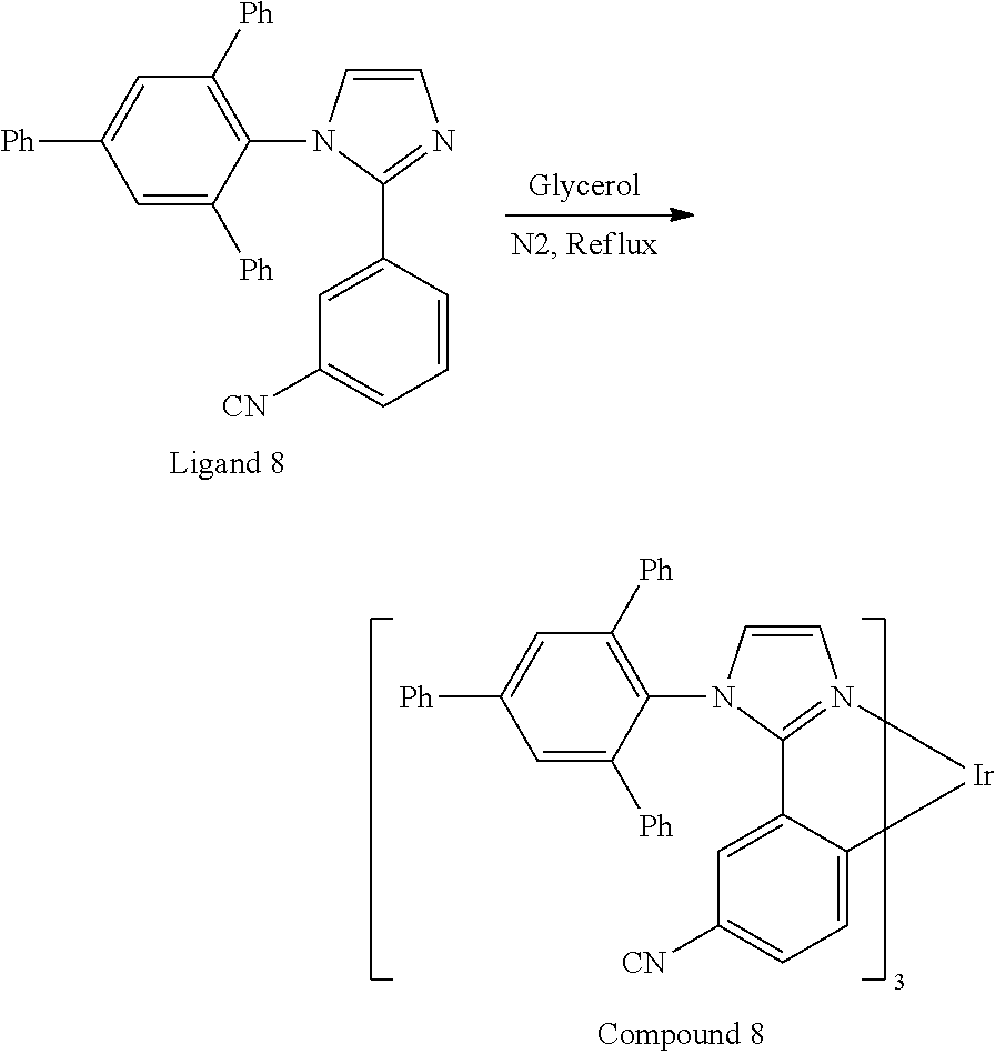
C1=CN(C2=C([Ph])C=C([Ph])C=C2[Ph])C(C2=CC([CN])=CC=C2)=N1.C1=CN(C2=C([Ph])C=C([Ph])C=C2[Ph])C2=N1[Ir]C1=CC=C([CN])C=C21
